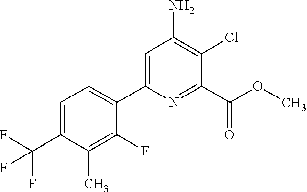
COC(C1=NC(C2=CC=C(C(F)(F)F)C(C)=C2F)=CC(N)=C1Cl)=O
